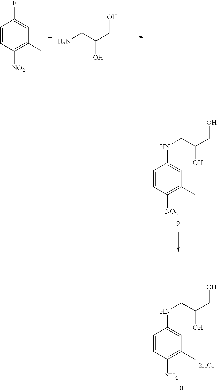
C1=CC([NO2])=C(C)C=C1F.NCC(CO)O.C1=CC([NO2])=C(C)C=C1NCC(CO)O.C1=CC(N)=C(C)C=C1NCC(CO)O.[2HCl]
